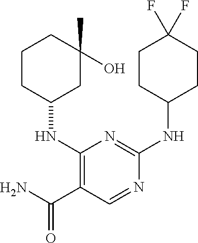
C1(NC2CC(C)(O)CCC2)=C(C(N)=O)C=NC(NC2CCC(F)(F)CC2)=N1
